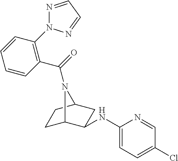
C1C2C(NC3=CC=C(Cl)C=N3)CC(C1)N2C(=O)C1=C(N2N=CC=N2)C=CC=C1
